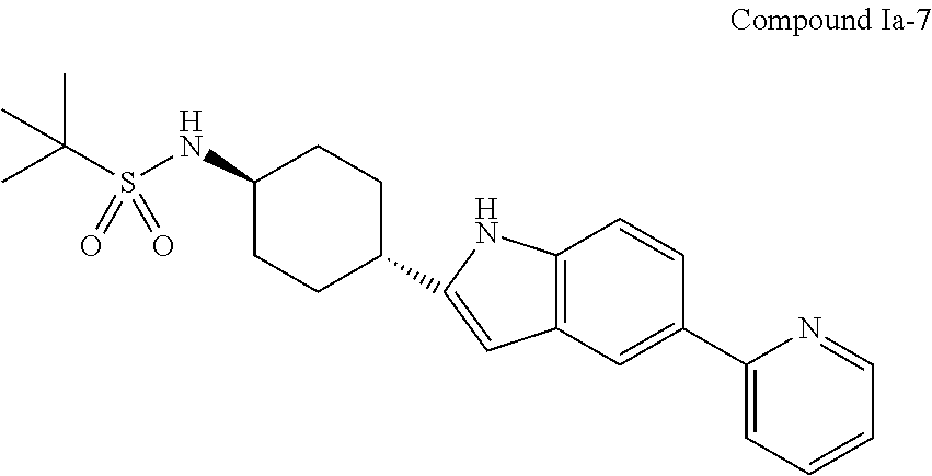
C(S(NC1CCC(C2=CC3=C(N2)C=CC(C2=CC=CC=N2)=C3)CC1)(=O)=O)(C)(C)C
